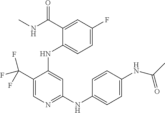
C1(C(F)(F)F)=CN=C(NC2=CC=C(NC(C)=O)C=C2)C=C1NC1=CC=C(F)C=C1C(NC)=O
